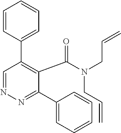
C1=CC(C2=C(C(=O)N(CC=C)CC=C)C(C3=CC=CC=C3)=NN=C2)=CC=C1
